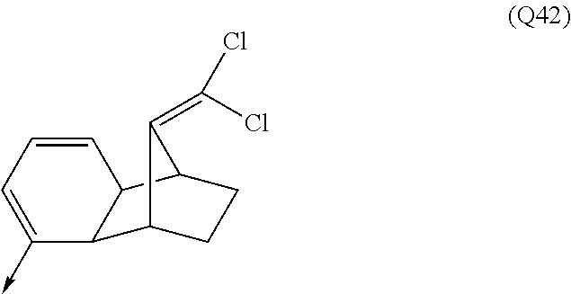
C12C3CCC(C1C=CC=C2->C)C3=C(Cl)Cl
